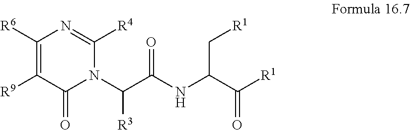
C1([R6])=C([R9])C(=O)N(C(C(NC(C([R1])=O)C[R1])=O)[R3])C([R4])=N1
